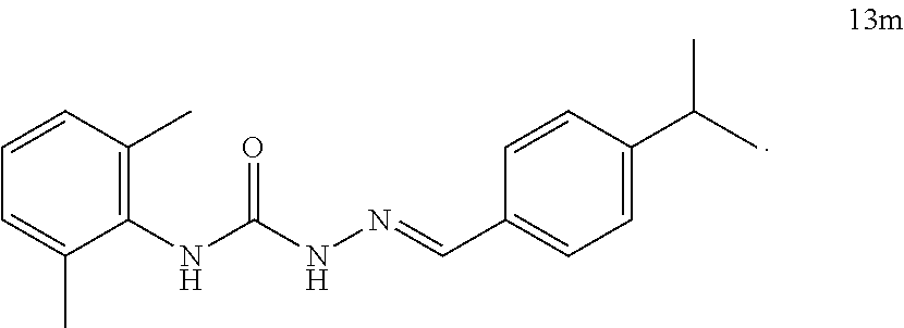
C1=CC=C(C)C(NC(NN=CC2=CC=C(C(C)C)C=C2)=O)=C1C
